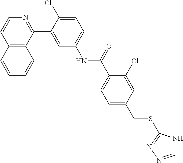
C12=C(C(C3=CC(NC(C4=CC=C(CSC5=NN=CN5)C=C4Cl)=O)=CC=C3Cl)=NC=C1)C=CC=C2
